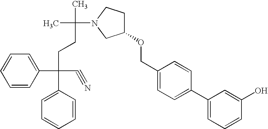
C1=CC(C(C#N)(CCC(C)(C)N2CC(OCC3=CC=C(C4=CC=CC(O)=C4)C=C3)CC2)C2=CC=CC=C2)=CC=C1
